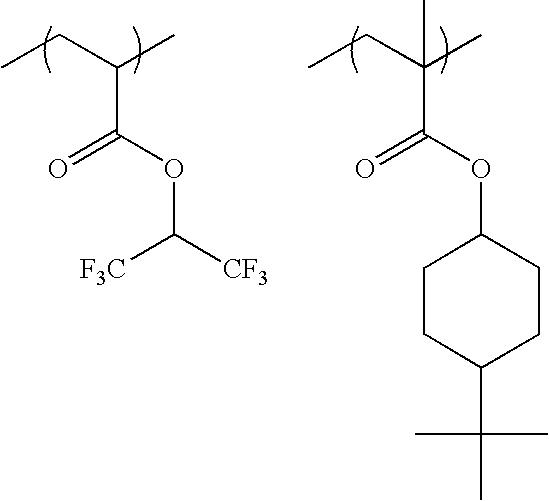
CCC(C)C(OC([CF3])[F3C])=O.CCC(C)(C(OC1CCC(C(C)(C)C)CC1)=O)C
